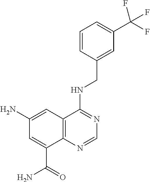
C1=C(CNC2=NC=NC3=C2C=C(N)C=C3C(=O)N)C=CC=C1C(F)(F)F
